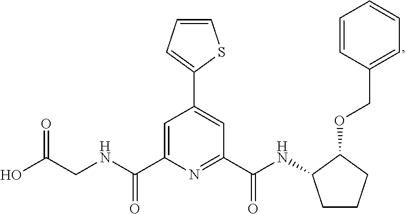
OC(CNC(C1=CC(C2=CC=CS2)=CC(C(=O)NC2CCCC2OCC2=CC=CC=C2)=N1)=O)=O
